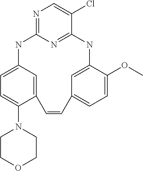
N1=C2N=C(C(Cl)=C1)NC1=CC(=CC=C1OC)C=CC1=CC(=CC=C1N1CCOCC1)N2
